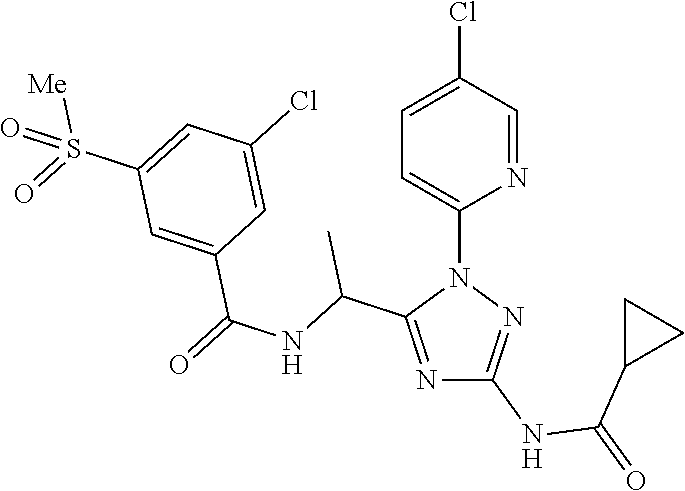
N1=C(C(NC(=O)C2=CC(S(=O)([Me])=O)=CC(Cl)=C2)C)N(C2=CC=C(Cl)C=N2)N=C1NC(=O)C1CC1
